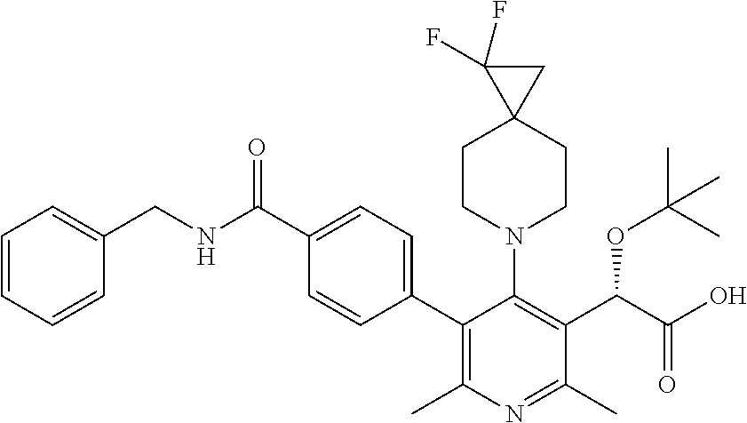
C1(C2=C(C)N=C(C)C(C(OC(C)(C)C)C(=O)O)=C2N2CCC3(CC2)C(F)(F)C3)=CC=C(C(NCC2=CC=CC=C2)=O)C=C1
